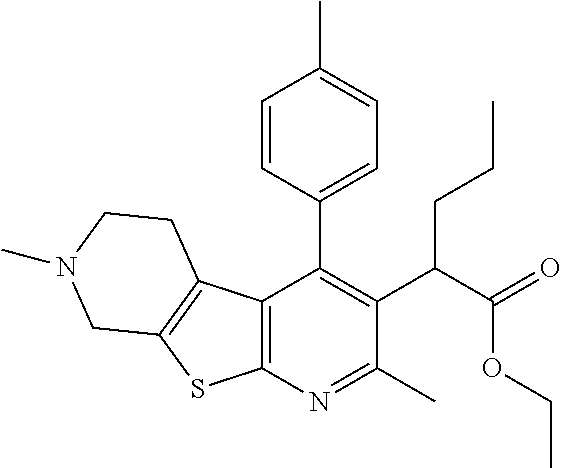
C12=C(N=C(C)C(C(C(=O)OCC)CCC)=C1C1=CC=C(C)C=C1)SC1=C2CCN(C)C1
